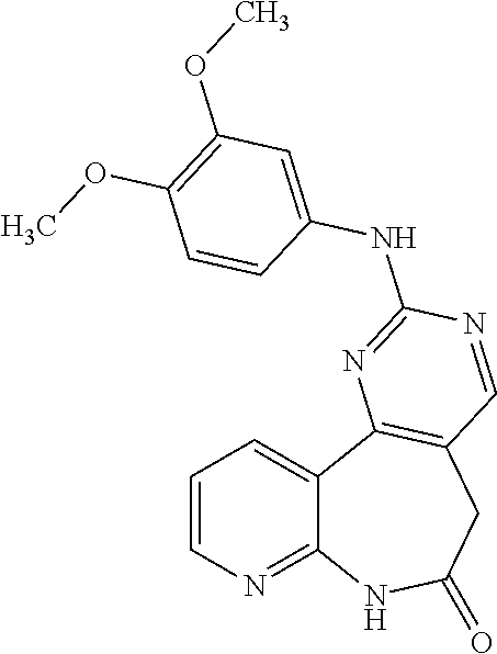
C1=CN=C2C(=C1)C1=C(CC(=O)N2)C=NC(NC2=CC(OC)=C(OC)C=C2)=N1
